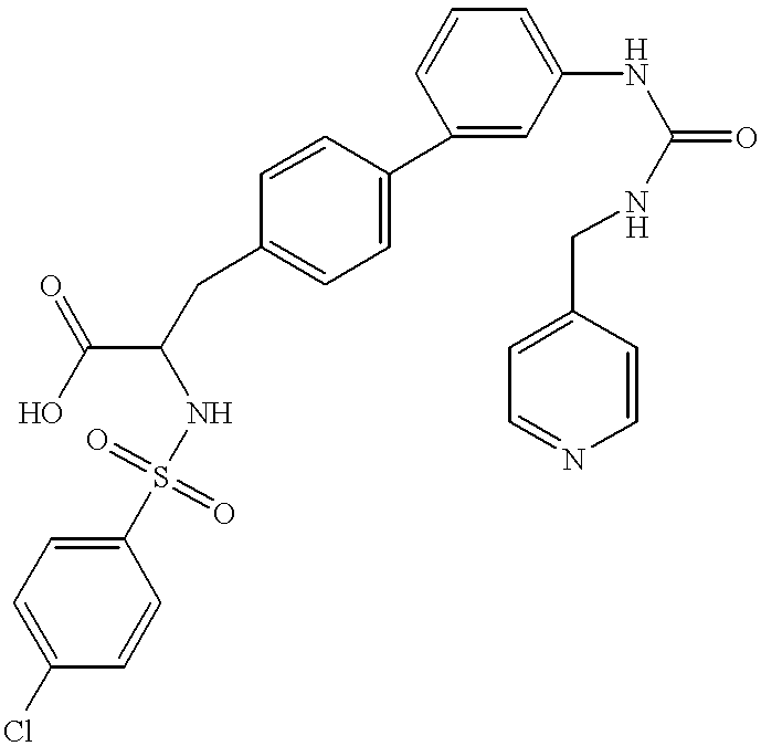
C1=C(S(=O)(=O)NC(C(O)=O)CC2=CC=C(C3=CC(NC(NCC4=CC=NC=C4)=O)=CC=C3)C=C2)C=CC(Cl)=C1
